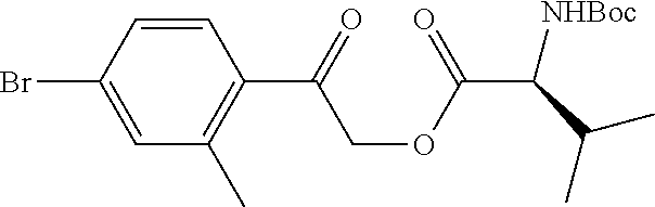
C1=CC(Br)=CC(C)=C1C(=O)COC(C([NHBoc])C(C)C)=O
